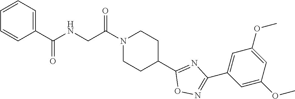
C1=CC=C(C(NCC(N2CCC(C3=NC(C4=CC(OC)=CC(OC)=C4)=NO3)CC2)=O)=O)C=C1
